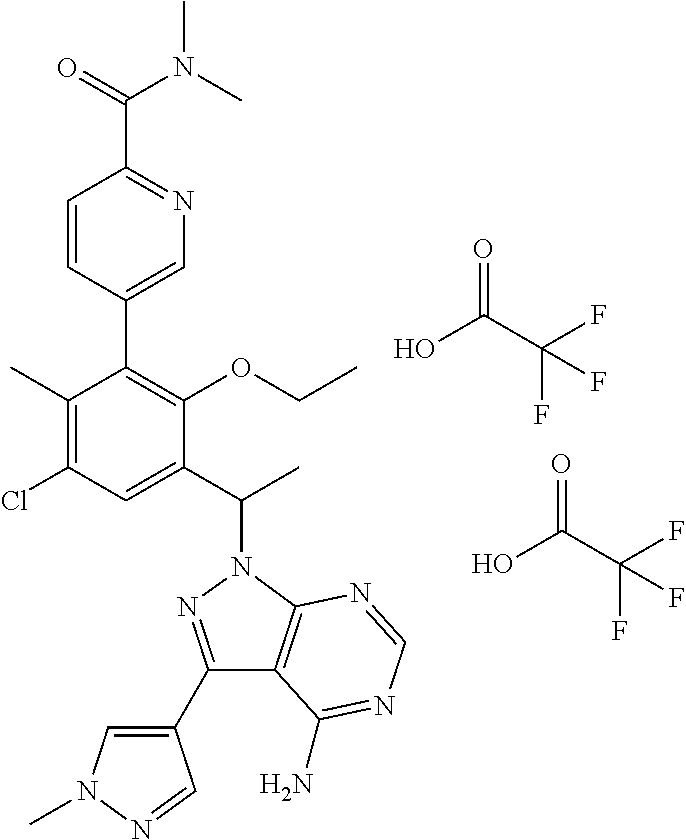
OC(C(F)(F)F)=O.OC(C(F)(F)F)=O.C1(C)=C(Cl)C=C(C(C)N2N=C(C3=CN(C)N=C3)C3=C2N=CN=C3N)C(OCC)=C1C1=CN=C(C(=O)N(C)C)C=C1
